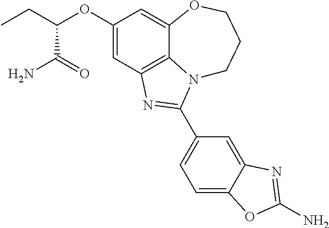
C1(OC(CC)C(=O)N)=CC2=C3C(=C1)OCCCN3C(C1=CC=C3C(=C1)N=C(N)O3)=N2
